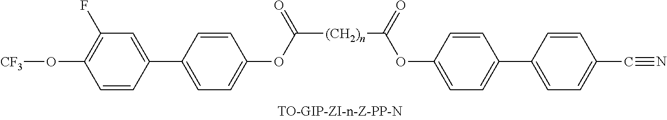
C1=CC(C2=CC=C(OC([(CH2)n]C(OC3=CC=C(C4=CC=C(C#N)C=C4)C=C3)=O)=O)C=C2)=CC(F)=C1O[CF3]
